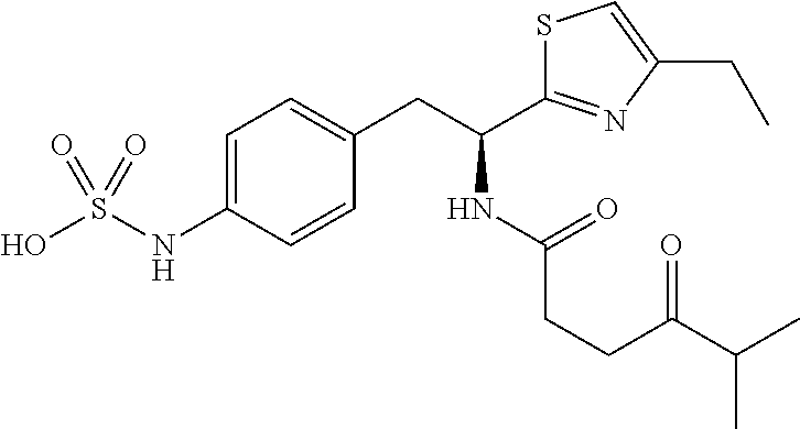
OS(NC1=CC=C(CC(C2=NC(CC)=CS2)NC(=O)CCC(C(C)C)=O)C=C1)(=O)=O
